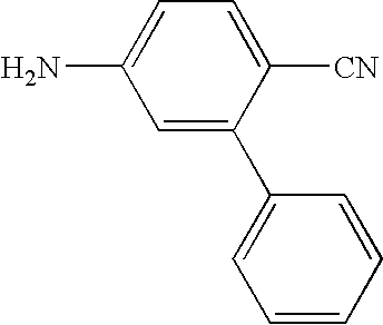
C1=C([CN])C(C2=CC=CC=C2)=CC(N)=C1
